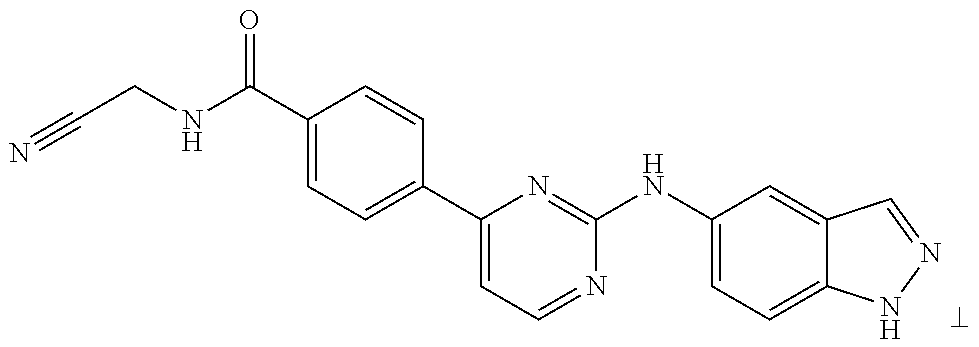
N#CCNC(C1=CC=C(C2=CC=NC(NC3=CC=C4C(=C3)C=NN4)=N2)C=C1)=O
